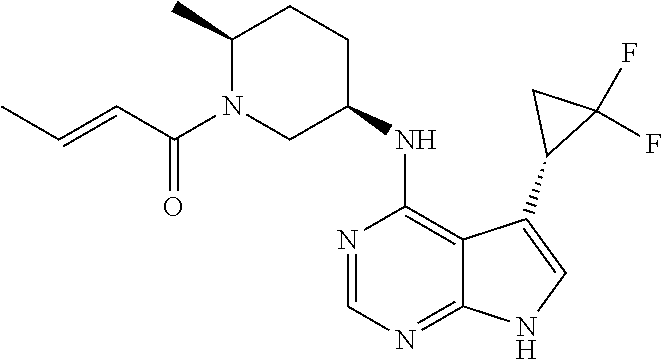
C1(C)N(C(C=CC)=O)CC(NC2=C3C(=NC=N2)NC=C3C2C(F)(F)C2)CC1
